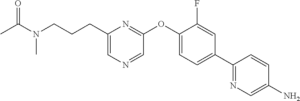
C1(CCCN(C(=O)C)C)=CN=CC(OC2=CC=C(C3=NC=C(N)C=C3)C=C2F)=N1
